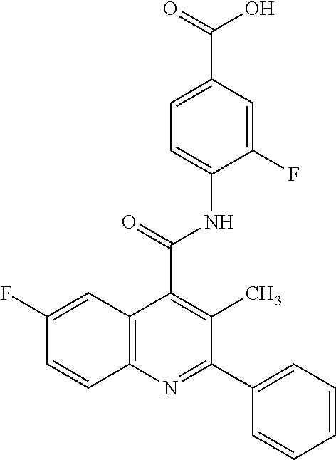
C12=C(N=C(C3=CC=CC=C3)C(C)=C1C(=O)NC1=CC=C(C(=O)O)C=C1F)C=CC(F)=C2
